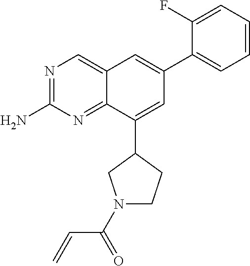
N1=C(N)N=C2C(=C1)C=C(C1=CC=CC=C1F)C=C2C1CN(C(C=C)=O)CC1
